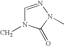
C1=NN(C)C(=O)N1C
